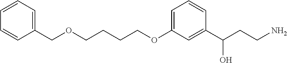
C(COC1=CC=CC(C(CCN)O)=C1)CCOCC1=CC=CC=C1
